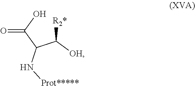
C([R2*])(C(C(O)=O)N[Prot*****])[OH]
